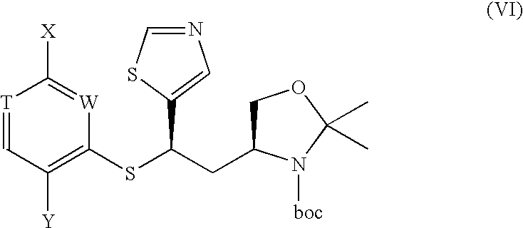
[T]1=CC([Y])=C(SC(CC2COC(C)(C)N2[boc])C2=CN=CS2)[W]=C1[X]
